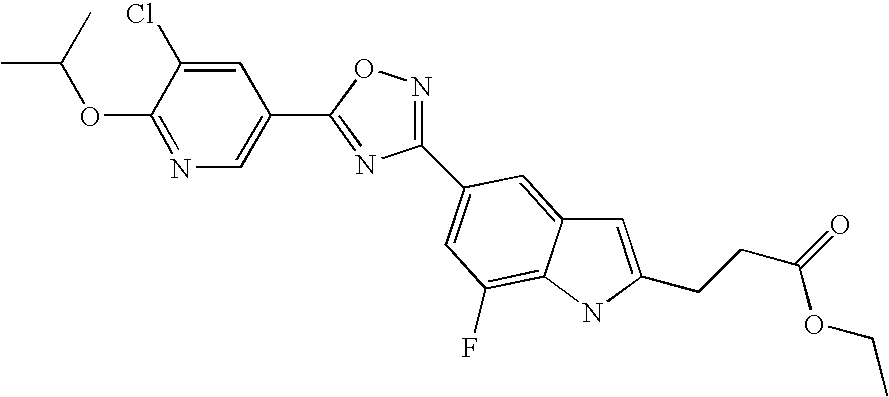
C1(OC(C)C)=NC=C(C2=NC(C3=CC(F)=C4C(=C3)C=C(CCC(=O)OCC)N4)=NO2)C=C1Cl
